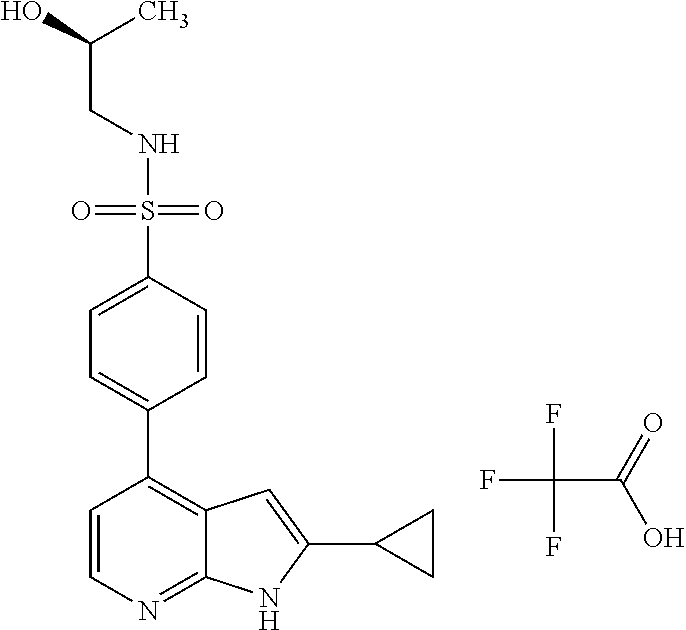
C(NS(=O)(=O)C1=CC=C(C2=C3C(=NC=C2)NC(C2CC2)=C3)C=C1)C(O)C.FC(F)(F)C(=O)O
